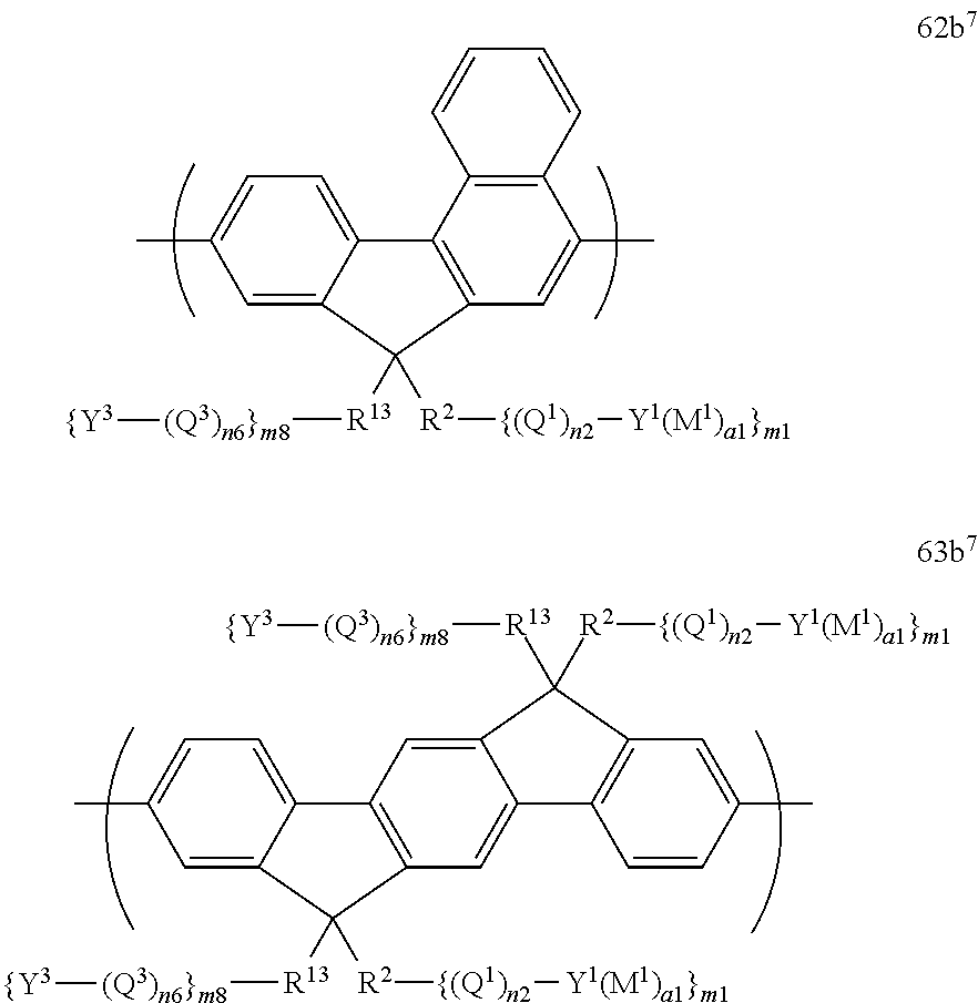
[{(Q1)n2]([Y1(M1)a1}m1])[R2]C1([R13][(Q3)n6}m8][{Y3])C2=CC(C)=CC=C2C2=C1C=C(C)C1=C2C=CC=C1.[{(Q1)n2]([Y1(M1)a1}m1])[R2]C1([R13][(Q3)n6}m8][{Y3])C2=CC(C)=CC=C2C2=C1C=C1C(=C2)C([R13][(Q3)n6}m8][{Y3])([R2][{(Q1)n2][Y1(M1)a1}m1])C2=C1C=CC(C)=C2
